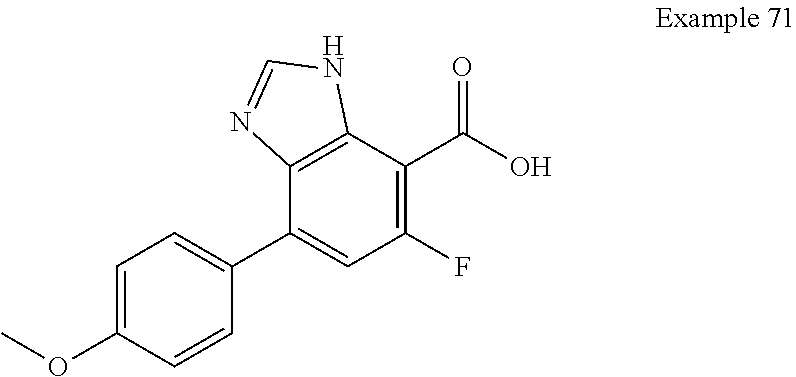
C12=C(C(C(O)=O)=C(F)C=C1C1=CC=C(OC)C=C1)NC=N2
